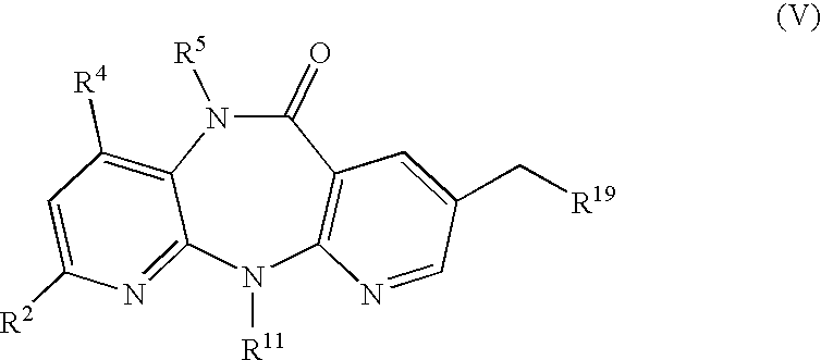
N1([R11])C2=C(C(=O)N([R5])C3=C([R4])C=C([R2])N=C13)C=C(C[R19])C=N2
